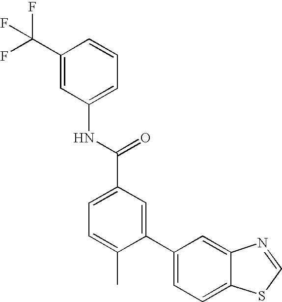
C1(C(F)(F)F)=CC(NC(C2=CC=C(C)C(C3=CC=C4C(=C3)N=CS4)=C2)=O)=CC=C1
